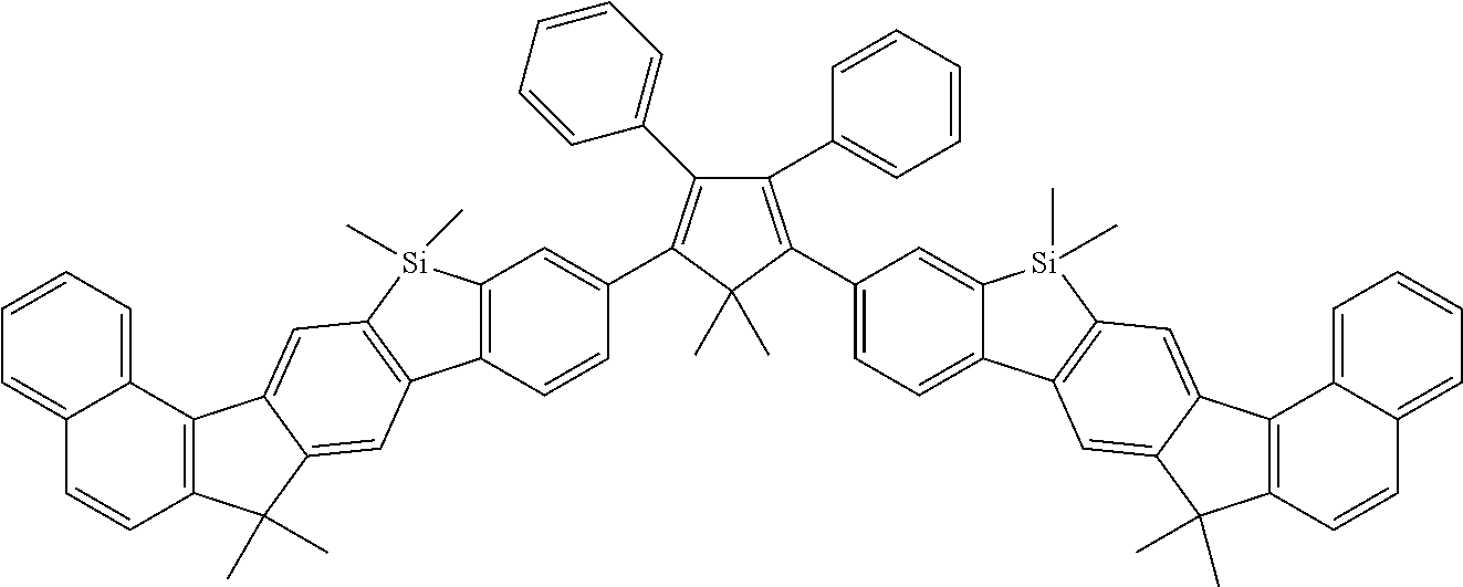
C12=C(C=CC(C3=C(C4=CC=CC=C4)C(C4=CC=CC=C4)=C(C4=CC=C5C(=C4)[Si](C)(C)C4=C5C=C5C(=C4)C4=C(C5(C)C)C=CC5=CC=CC=C45)C3(C)C)=C1)C1=C([Si]2(C)C)C=C2C(=C1)C(C)(C)C1=C2C2=CC=CC=C2C=C1
